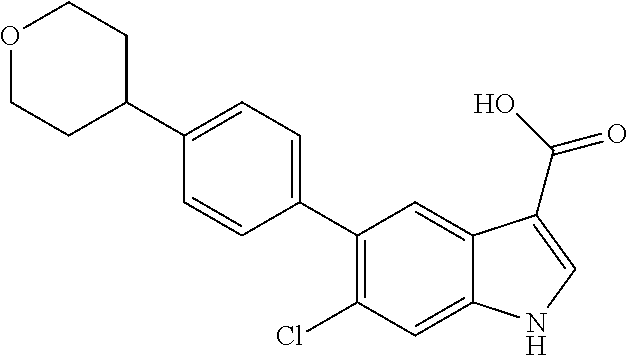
C1(C2CCOCC2)=CC=C(C2=C(Cl)C=C3C(=C2)C(C(O)=O)=CN3)C=C1
